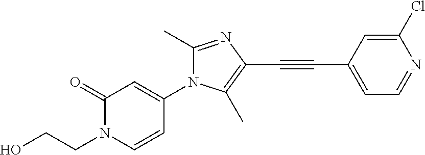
C1(=O)N(CCO)C=CC(N2C(C)=NC(C#CC3=CC=NC(Cl)=C3)=C2C)=C1
